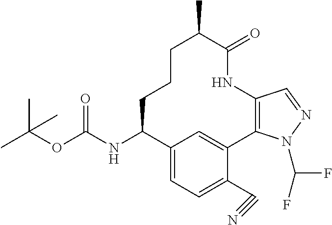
N(C(OC(C)(C)C)=O)C1CCCC(C)C(=O)NC2=C(C3=CC1=CC=C3C#N)N(C(F)F)N=C2
